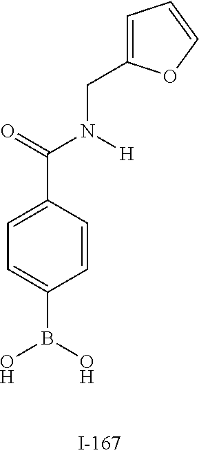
O=C(N(CC1=CC=CO1)[H])C1=CC=C(B(O)O)C=C1
